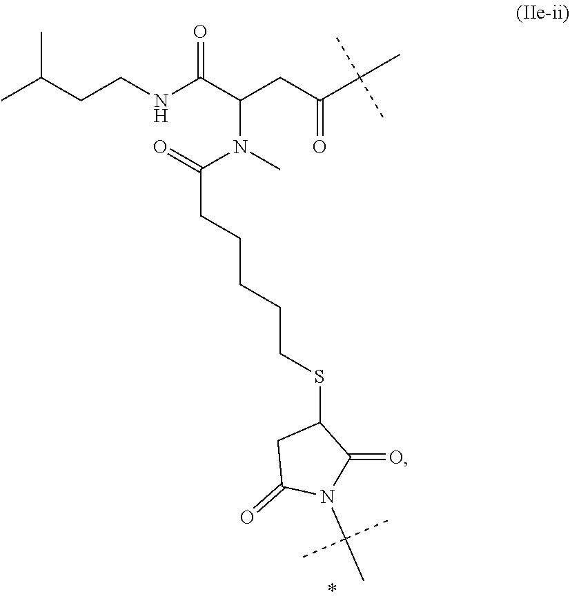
N(C)(C(=O)CCCCCSC1CC(=O)N(C(C)(C)C)C1=O)C(CC(=O)C(C)(C)C)C(NCCC(C)C)=O
